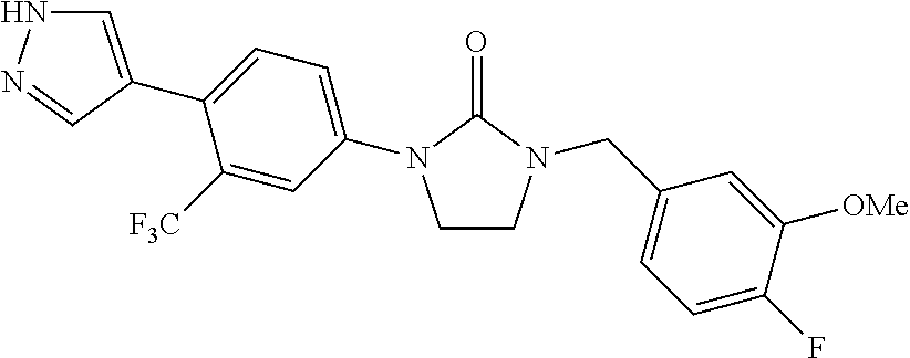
C1([F3C])=CC(N2CCN(CC3=CC=C(F)C([OMe])=C3)C2=O)=CC=C1C1=CNN=C1
